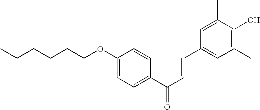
C1(OCCCCCC)=CC=C(C(C=CC2=CC(C)=C(O)C(C)=C2)=O)C=C1
